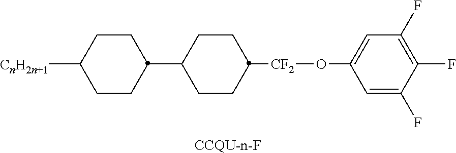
[CCQU-n-F].C1CC(C2CCC([CF2]OC3=CC(F)=C(F)C(F)=C3)CC2)CCC1[CnH2n+1]
